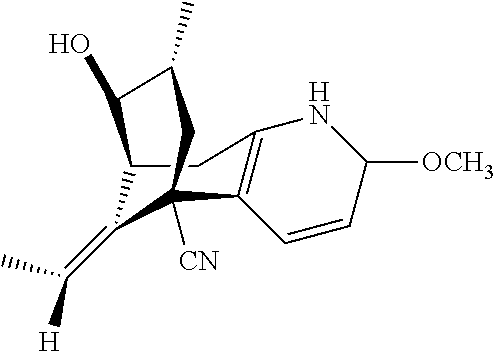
C12C(=C([H])C)C([CN])(C3=C(C1)NC([OCH3])C=C3)CC(C)C2O
